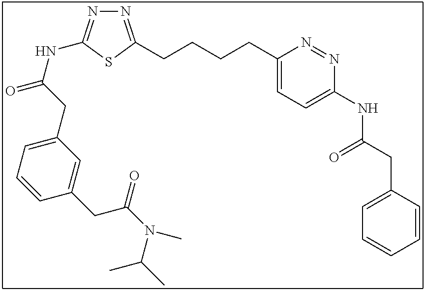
N1=C(CCCCC2=CC=C(NC(CC3=CC=CC=C3)=O)N=N2)SC(NC(=O)CC2=CC=CC(CC(N(C(C)C)C)=O)=C2)=N1
